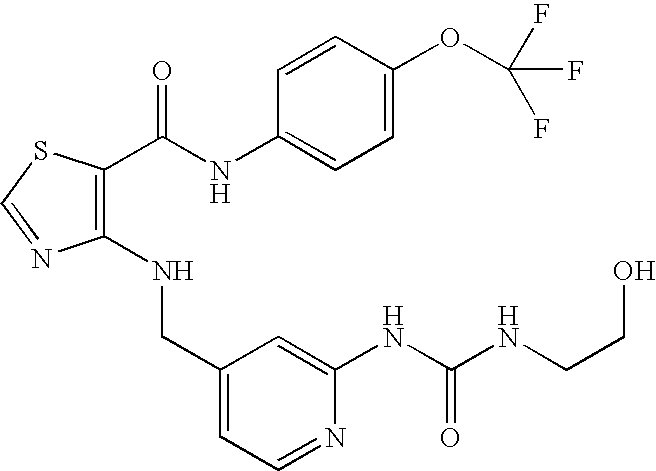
C1(NCC2=CC=NC(NC(NCCO)=O)=C2)=C(C(NC2=CC=C(OC(F)(F)F)C=C2)=O)SC=N1
